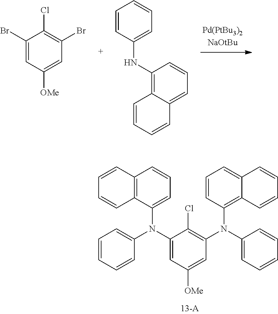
C1(N(C2=CC=CC=C2)C2=CC=CC3=C2C=CC=C3)=CC([OMe])=CC(N(C2=CC=CC=C2)C2=C3C(=CC=C2)C=CC=C3)=C1Cl.C1(Br)=CC([OMe])=CC(Br)=C1Cl.C1=CC(NC2=C3C(=CC=C2)C=CC=C3)=CC=C1
